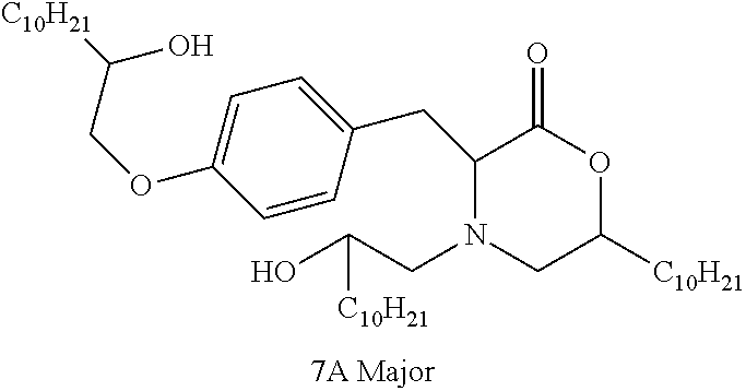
C1(CC2=CC=C(OCC([C10H21])O)C=C2)N(CC(O)[C10H21])CC([C10H21])OC1=O
